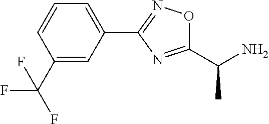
C1=CC(C(F)(F)F)=CC(C2=NOC(C(N)C)=N2)=C1
